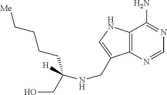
N1=CN=C(N)C2=C1C(CNC(CO)([H])CCCC[Me])=CN2
